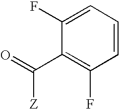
C1(F)=CC=CC(F)=C1C(=O)[Z]
